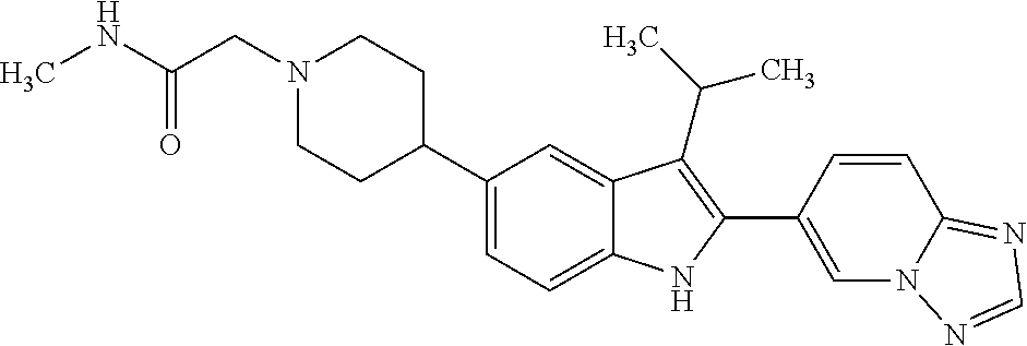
C1(C2CCN(CC(NC)=O)CC2)=CC=C2C(=C1)C(C(C)C)=C(C1=CN3C(=NC=N3)C=C1)N2
